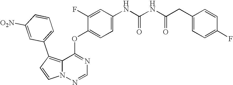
C1=CN2C(=C1C1=CC=CC([O2N])=C1)C(OC1=CC=C(NC(NC(CC3=CC=C(F)C=C3)=O)=O)C=C1F)=NC=N2
